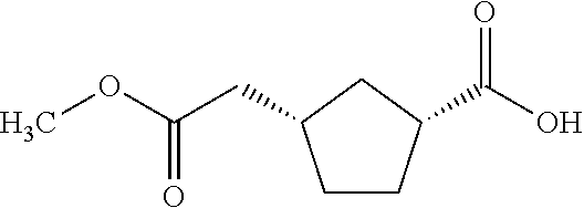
C1CC(C(O)=O)CC1CC(OC)=O
